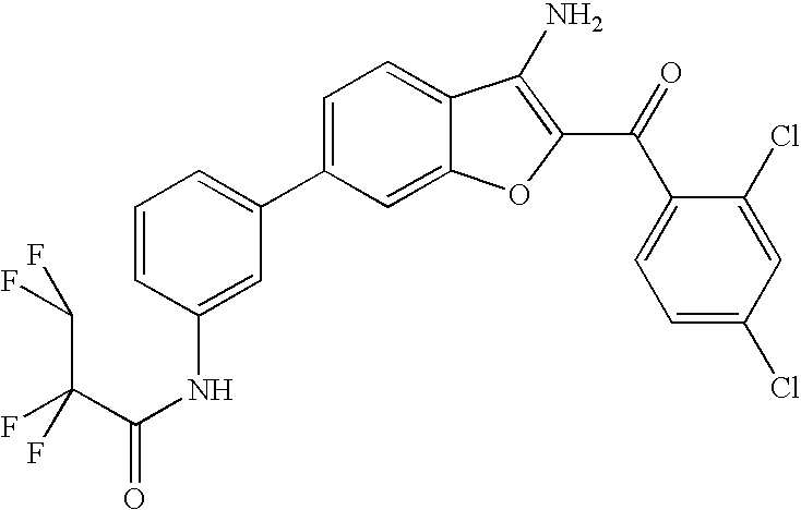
C1=CC(NC(C(F)(C(F)F)F)=O)=CC(C2=CC=C3C(=C2)OC(C(C2=CC=C(Cl)C=C2Cl)=O)=C3N)=C1
